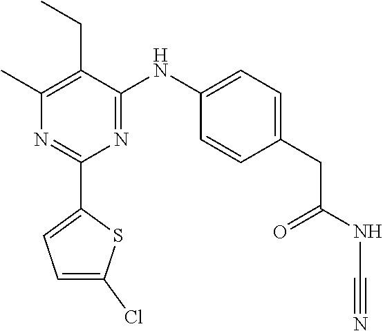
N1=C(NC2=CC=C(CC(NC#N)=O)C=C2)C(CC)=C(C)N=C1C1=CC=C(Cl)S1
